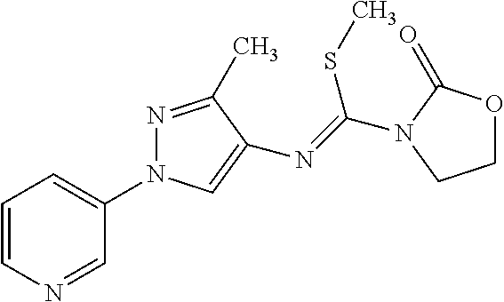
C1=CN=CC(N2N=C(C)C(N=C(SC)N3C(=O)OCC3)=C2)=C1
